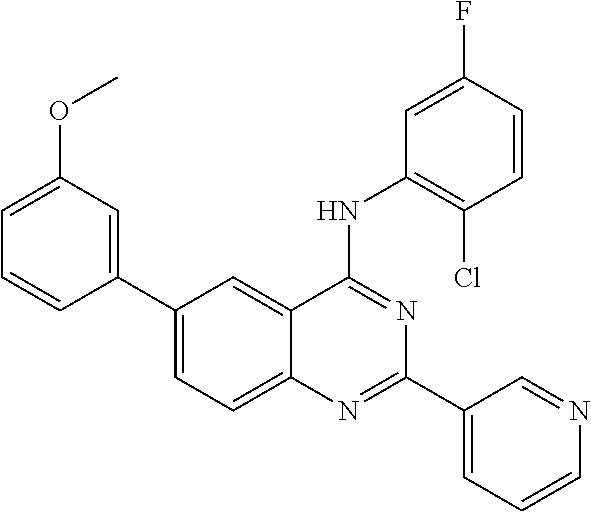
C1=C(C2=CC(OC)=CC=C2)C=C2C(=C1)N=C(C1=CC=CN=C1)N=C2NC1=C(Cl)C=CC(F)=C1
